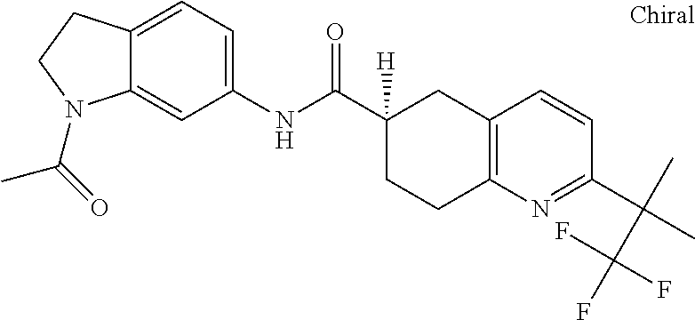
C1=CC2=C(N=C1C(C)(C)C(F)(F)F)CCC(C(NC1=CC=C3C(=C1)N(C(C)=O)CC3)=O)([H])C2
